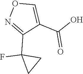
O1N=C(C2(F)CC2)C(C(O)=O)=C1
